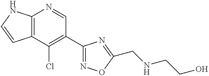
C12=C(C(Cl)=C(C3=NOC(CNCCO)=N3)C=N1)C=CN2
